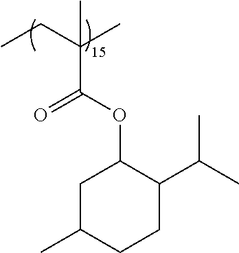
CCC(C)(C)C(OC1CC(C)CCC1C(C)C)=O
